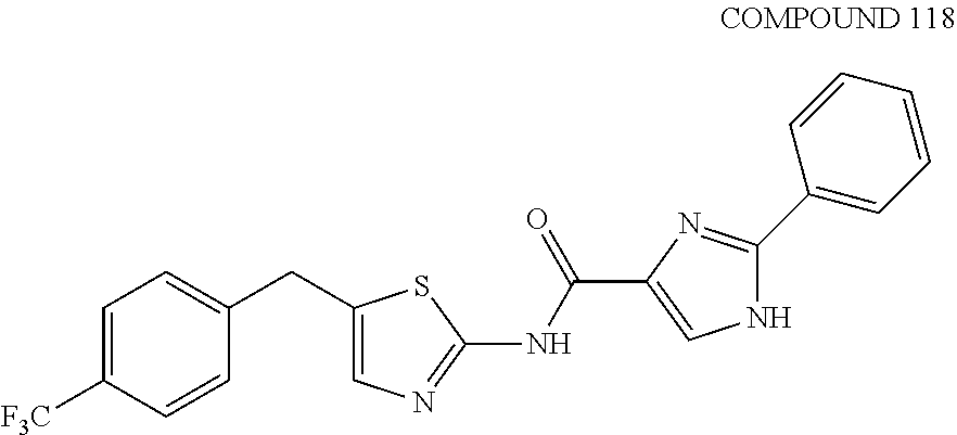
C1=C(CC2=CC=C([F3C])C=C2)SC(NC(C2=CNC(C3=CC=CC=C3)=N2)=O)=N1
